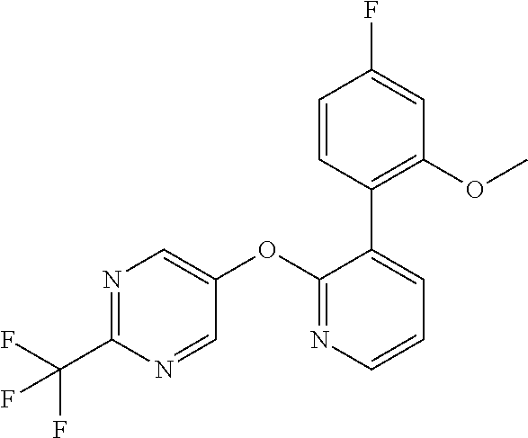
N1=C(C(F)(F)F)N=CC(OC2=NC=CC=C2C2=C(OC)C=C(F)C=C2)=C1
